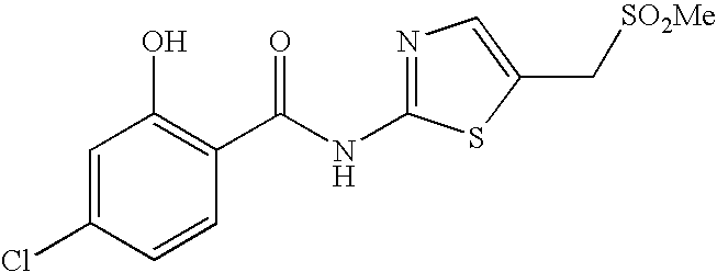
C1=C(Cl)C=CC(C(NC2=NC=C(C[SO2Me])S2)=O)=C1O
